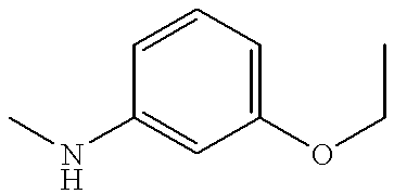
C1(OCC)=CC=CC(NC)=C1
